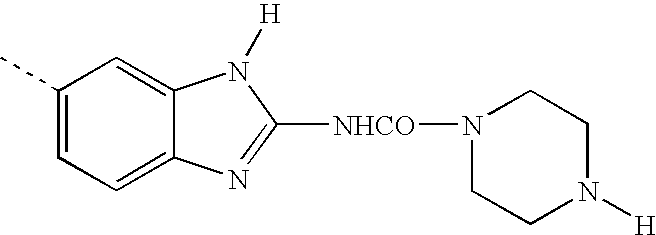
C1(C)=CC=C2C(=C1)N([H])C([NHCO]N1CCN([H])CC1)=N2
